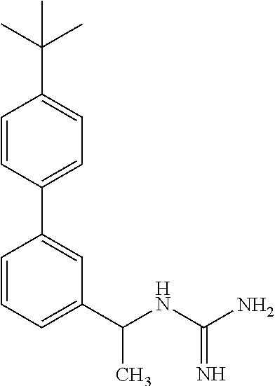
C1(C2=CC=C(C(C)(C)C)C=C2)=CC(C(NC(N)=N)C)=CC=C1
